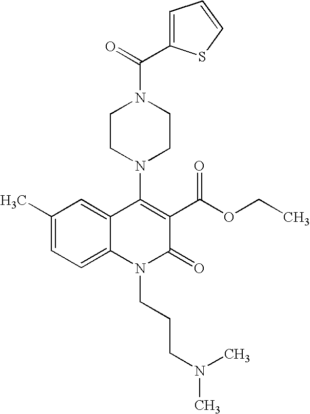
C1(C)=CC=C2C(=C1)C(N1CCN(C(=O)C3=CC=CS3)CC1)=C(C(OCC)=O)C(=O)N2CCCN(C)C
